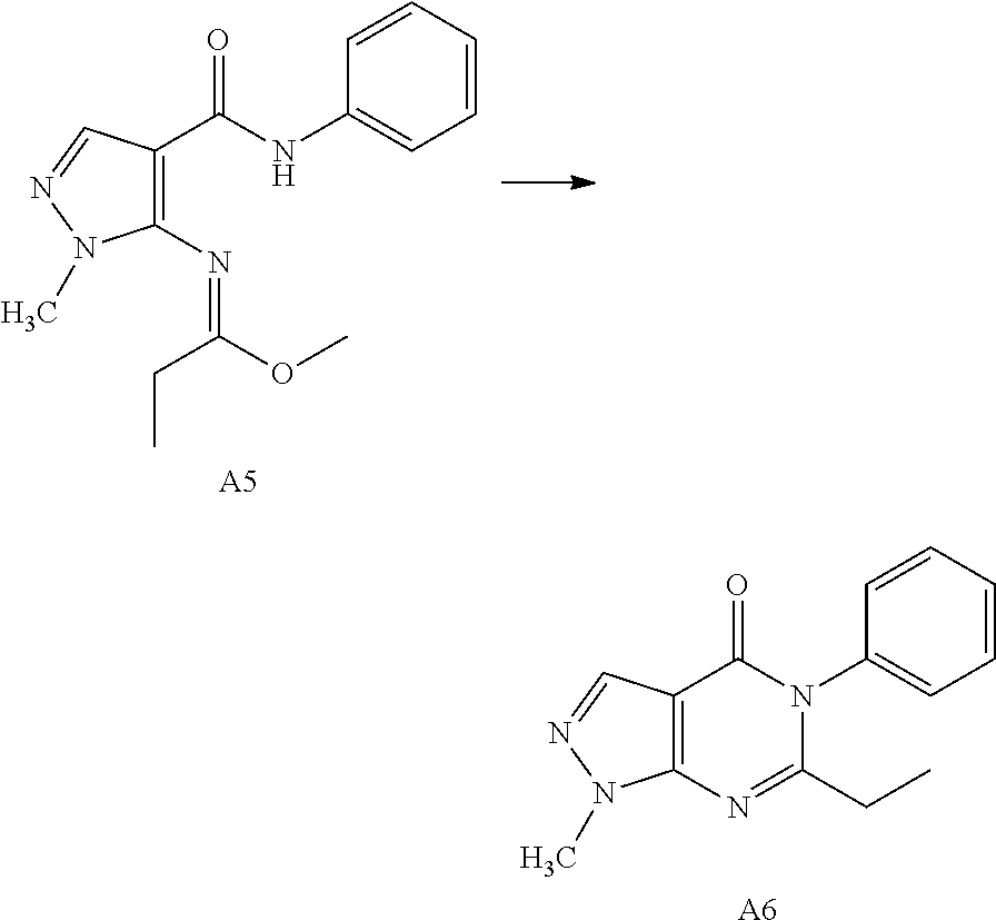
C1(N=C(OC)CC)=C(C(NC2=CC=CC=C2)=O)C=NN1C.[A5].C12=C(C=NN1C)C(=O)N(C1=CC=CC=C1)C(CC)=N2.[A6]
